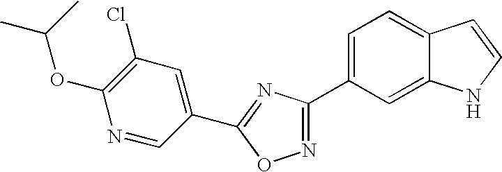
N1=C(C2=CC=C3C(=C2)NC=C3)N=C(C2=CC(Cl)=C(OC(C)C)N=C2)O1
